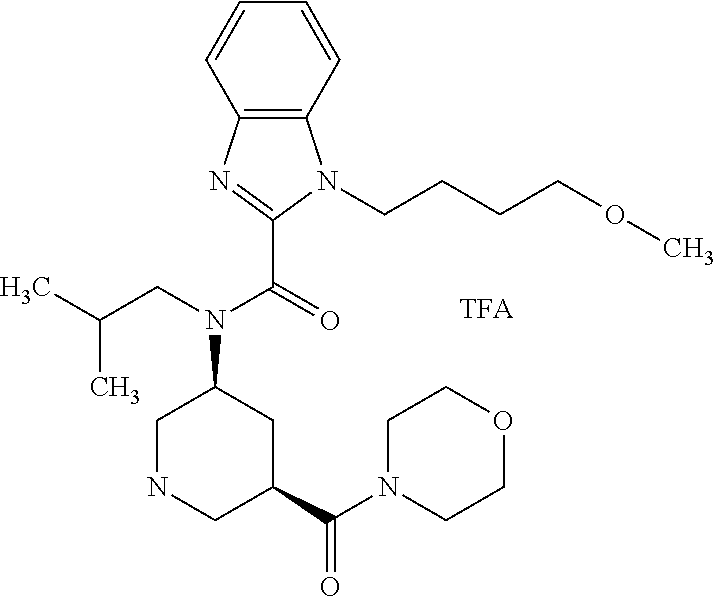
C1NCC(C(N2CCOCC2)=O)CC1N(CC(C)C)C(=O)C1=NC2=C(N1CCCCOC)C=CC=C2
